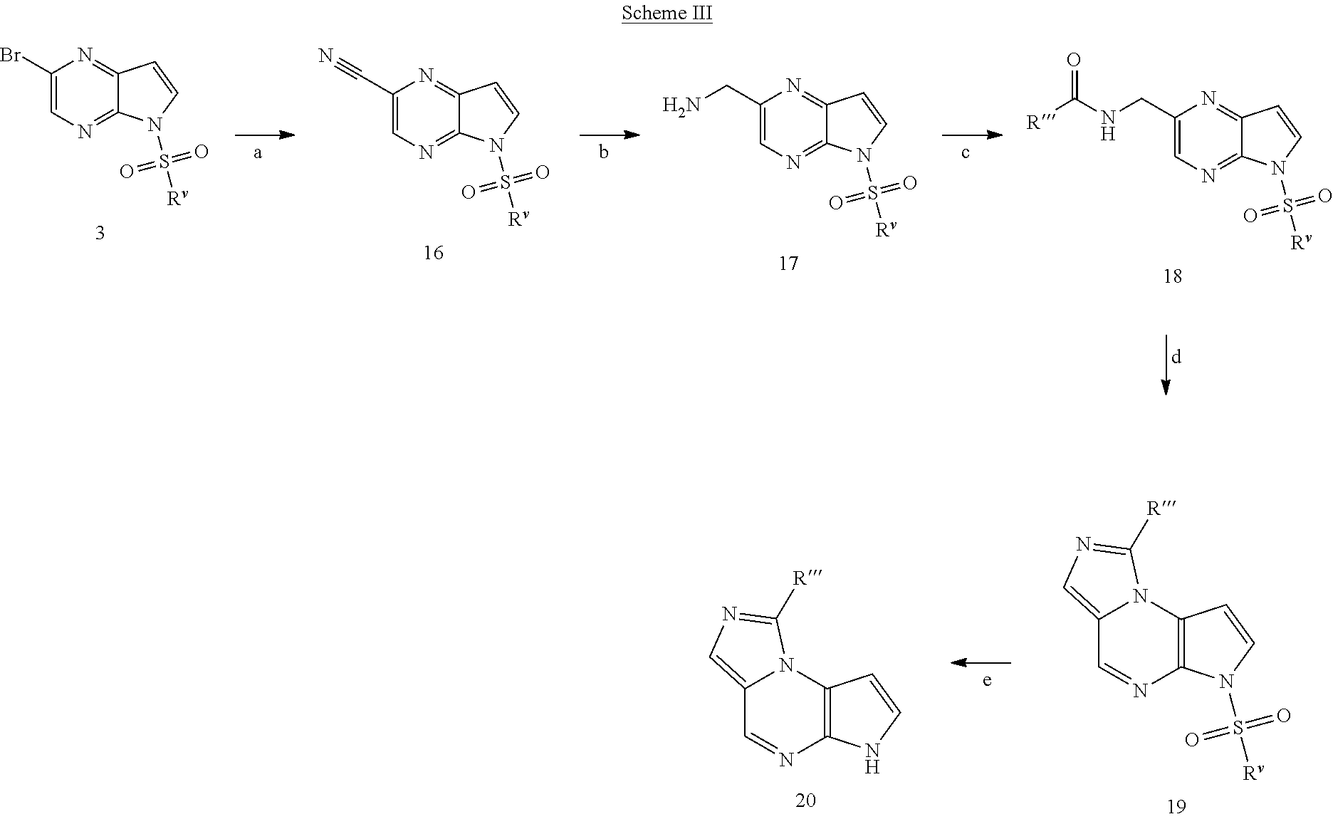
C1(Br)=CN=C2C(=N1)C=CN2S([Rv])(=O)=O.C1(CN)=CN=C2C(=N1)C=CN2S([Rv])(=O)=O.C1(C#N)=CN=C2C(=N1)C=CN2S([Rv])(=O)=O.C1(CNC(=O)[R])=CN=C2C(=N1)C=CN2S([Rv])(=O)=O.C12=CN=C([R])N1C1=C(N=C2)N(S([Rv])(=O)=O)C=C1.C12=CN=C([R])N1C1=C(N=C2)NC=C1
